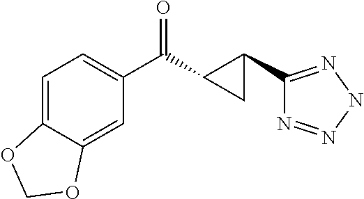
C1=C2C(=CC(C(C3C(C4=NNN=N4)C3)=O)=C1)OCO2
